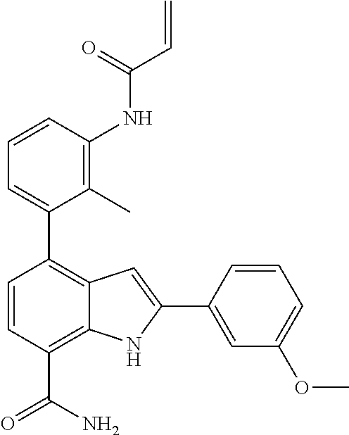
C1=CC(NC(C=C)=O)=C(C)C(C2=C3C(=C(C(N)=O)C=C2)NC(C2=CC(OC)=CC=C2)=C3)=C1
